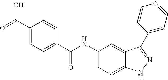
N(C1=CC=C2C(=C1)C(C1=CC=NC=C1)=NN2)C(=O)C1=CC=C(C(=O)O)C=C1
